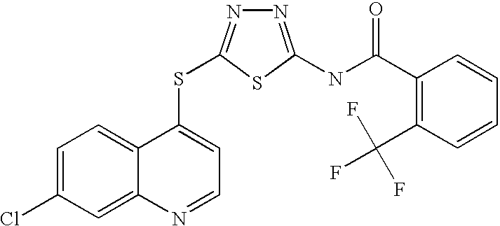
C1=C(Cl)C=C2C(=C1)C(SC1=NN=C(NC(=O)C3=C(C(F)(F)F)C=CC=C3)S1)=CC=N2
